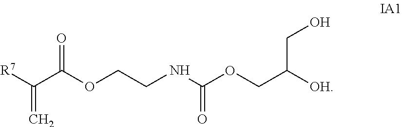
[R7]C(C(OCCNC(OCC([OH])CO)=O)=O)=C
